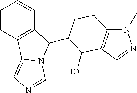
C1=CC2=C(C=C1)C(C1CCC3=C(C=NN3C)C1O)N1C2=CN=C1
